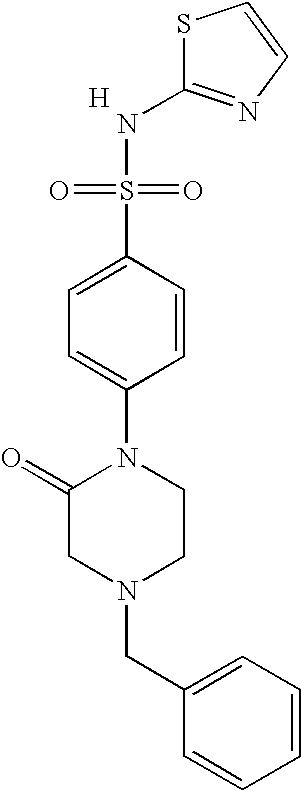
S1C(NS(=O)(=O)C2=CC=C(N3C(=O)CN(CC4=CC=CC=C4)CC3)C=C2)=NC=C1.[H]
